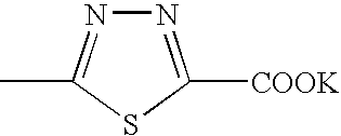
N1=C([COOK])SC(C)=N1
